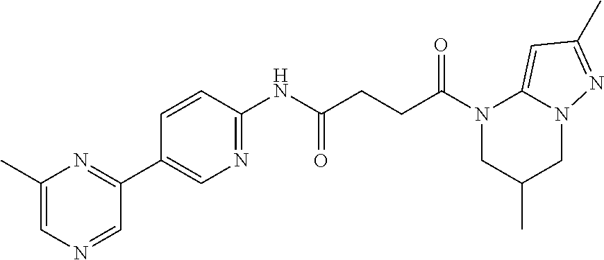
C1(C)=CN=CC(C2=CN=C(NC(CCC(N3CC(C)CN4C3=CC(C)=N4)=O)=O)C=C2)=N1
